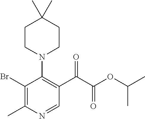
C1(Br)=C(C)N=CC(C(C(OC(C)C)=O)=O)=C1N1CCC(C)(C)CC1
